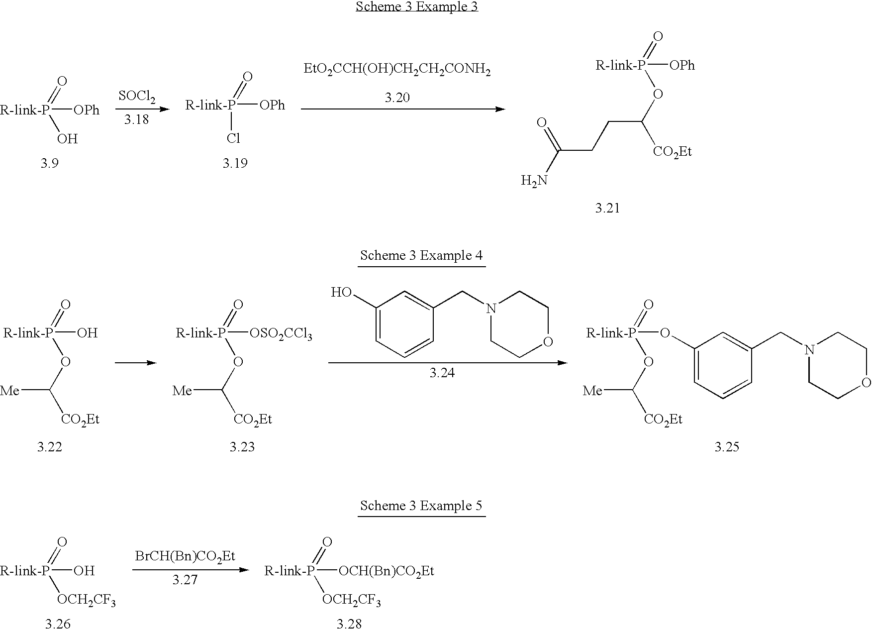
[R-link-P]([OPh])(=O)OC([CO2Et])CCC(N)=O.[R-link-P]([OPh])(=O)Cl.[R-link-P]([OPh])(=O)O.[SOCl2].[EtO2CCH(OH)CH2CH2CONH2].[R-link-P](O)(=O)OC([CO2Et])[Me].[R-link-P]([OSO2CCl3])(=O)OC([CO2Et])[Me].C1(O)=CC=CC(CN2CCOCC2)=C1.[R-link-P](OC1=CC=CC(CN2CCOCC2)=C1)(=O)OC([CO2Et])[Me].[R-link-P](O)(=O)[OCH2CF3].[BrCH(Bn)CO2Et].[R-link-P]([OCH(Bn)CO2Et])(=O)[OCH2CF3]
